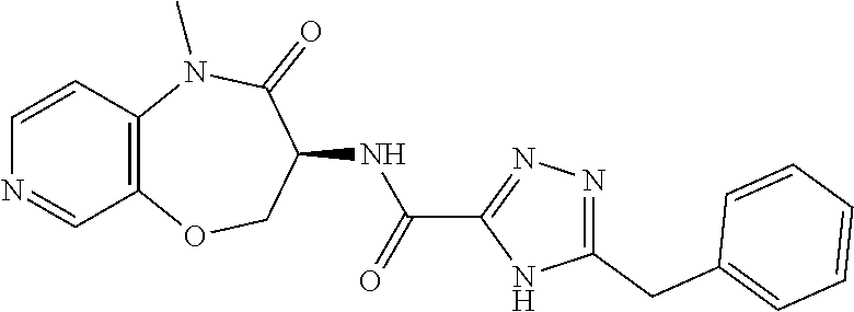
C12=C(N(C)C(=O)C(NC(C3=NN=C(CC4=CC=CC=C4)N3)=O)CO1)C=CN=C2
